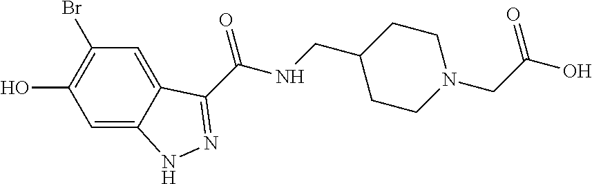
C1=C2C(=CC(Br)=C1O)C(C(NCC1CCN(CC(O)=O)CC1)=O)=NN2
